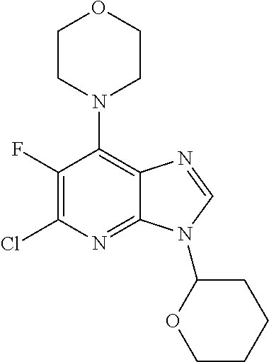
C1(F)=C(Cl)N=C2C(=C1N1CCOCC1)N=CN2C1OCCCC1
